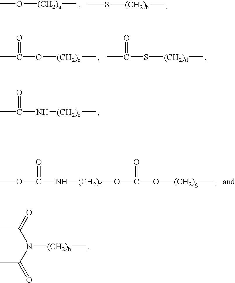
CC(N[(CH2)e]C)=O.CO[(CH2)a]C.CS[(CH2)b]C.CC(O[(CH2)c]C)=O.CC(S[(CH2)d]C)=O.CC(N(C(C)=O)[(CH2)h]C)=O.O(C(N[(CH2)f]OC(=O)O[(CH2)g]C)=O)C
